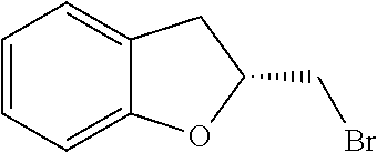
C1=CC=C2C(=C1)CC(CBr)O2
